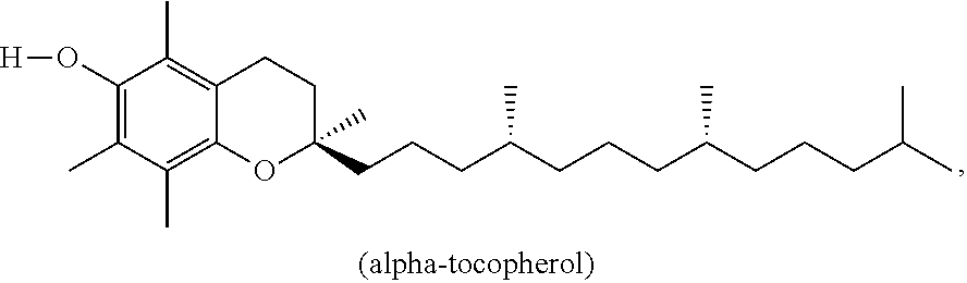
C1(O[H])=C(C)C(C)=C2C(=C1C)CCC(CCCC(CCCC(CCCC(C)C)C)C)(C)O2
